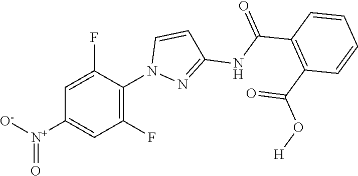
C1(F)=C(N2N=C(NC(C3=C(C(O[H])=O)C=CC=C3)=O)C=C2)C(F)=CC([N+]([O-])=O)=C1
